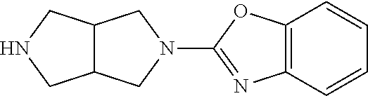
C12C(CN(C3=NC4=C(O3)C=CC=C4)C1)CNC2
